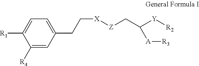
C1([R4])=CC(CC[X][Z]CC([Y][R2])[A][R3])=CC=C1[R1]
